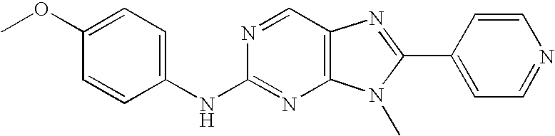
C1(OC)=CC=C(NC2=NC3=C(C=N2)N=C(C2=CC=NC=C2)N3C)C=C1
